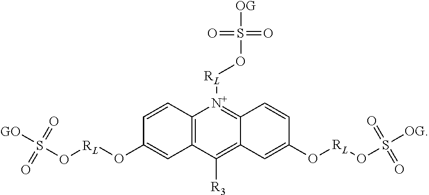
C12=C(C([R3])=C3C(=[N+]1[RL]OS([OG])(=O)=O)C=CC(O[RL]OS([OG])(=O)=O)=C3)C=C(O[RL]OS([GO])(=O)=O)C=C2
